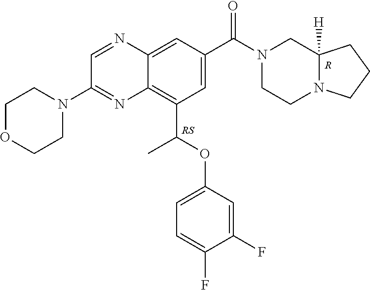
C12=C(C(OC3=CC=C(F)C(F)=C3)C)C=C(C(N3CC4([H])N(CC3)CCC4)=O)C=C1N=CC(N1CCOCC1)=N2.[R]
